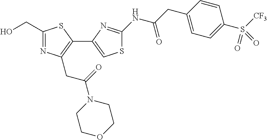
C1(CO)=NC(CC(N2CCOCC2)=O)=C(C2=CSC(NC(CC3=CC=C(S([CF3])(=O)=O)C=C3)=O)=N2)S1
